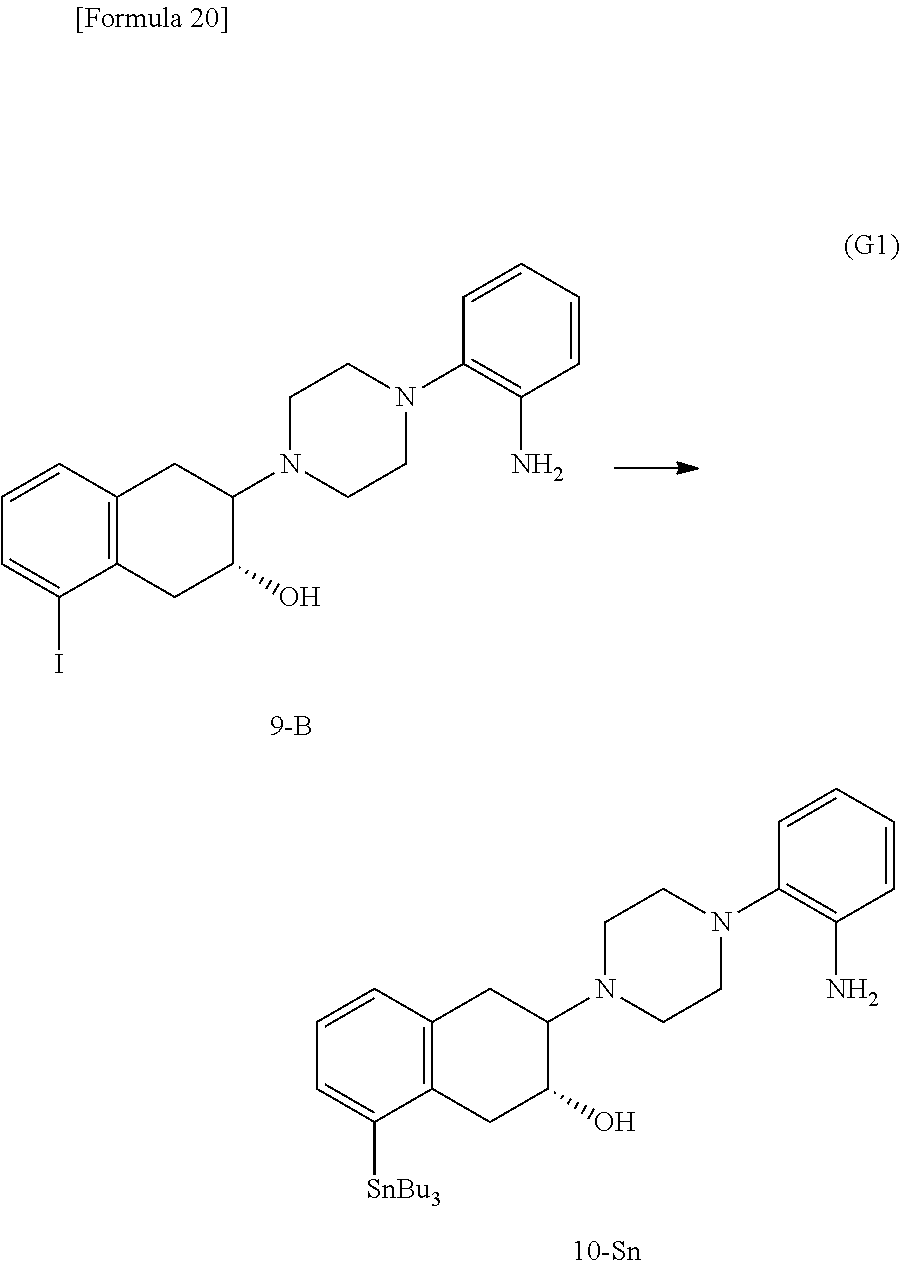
C12=C(C=CC=C1I)CC(N1CCN(C3=C(N)C=CC=C3)CC1)C(O)C2.C12=C(C=CC=C1[SnBu3])CC(N1CCN(C3=C(N)C=CC=C3)CC1)C(O)C2
